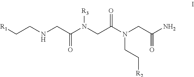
[R1]CCNCC(N(CC(N(CC(N)=O)CC[R2])=O)[R3])=O
